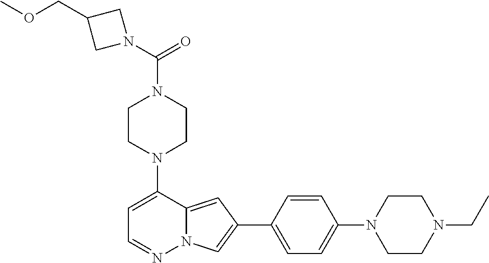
N1(C2=CC=NN3C2=CC(C2=CC=C(N4CCN(CC)CC4)C=C2)=C3)CCN(C(=O)N2CC(COC)C2)CC1
